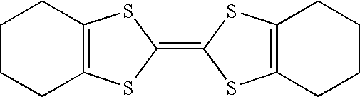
C1CCC2=C(C1)SC(=C1SC3=C(S1)CCCC3)S2
